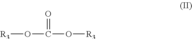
[R3]OC(O[R3])=O
